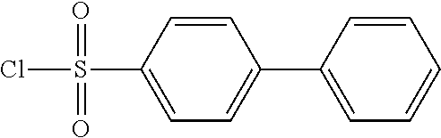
C1=CC(C2=CC=C(S(=O)(Cl)=O)C=C2)=CC=C1
